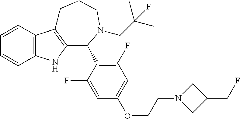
C1=CC2=C(C=C1)NC1=C2CCCN(CC(C)(C)F)C1C1=C(F)C=C(OCCN2CC(CF)C2)C=C1F
